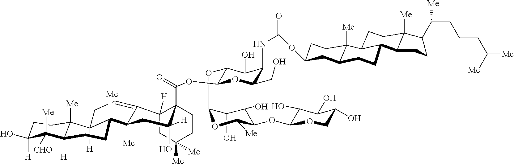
C1(OC2C(O)C(O)C(OC3C(O)C(O)C(O)CO3)C([Me])O2)C(OC(=O)C23CCC([Me])([Me])CC2([H])C2=CCC4([H])C([Me])(C2([Me])CC3([H])O)CCC2([H])C4([Me])CCC([H])(O)C2([CHO])[Me])OC(CO)C(NC(=O)OC2CCC3([Me])C(C2)CCC2C3CCC3([Me])C2CCC3C(CCCC([Me])[Me])[Me])C1O
